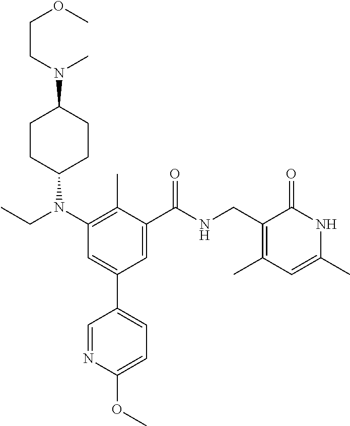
N1=CC(C2=CC(N(CC)C3CCC(N(CCOC)C)CC3)=C(C)C(C(NCC3=C(C)C=C(C)NC3=O)=O)=C2)=CC=C1OC
